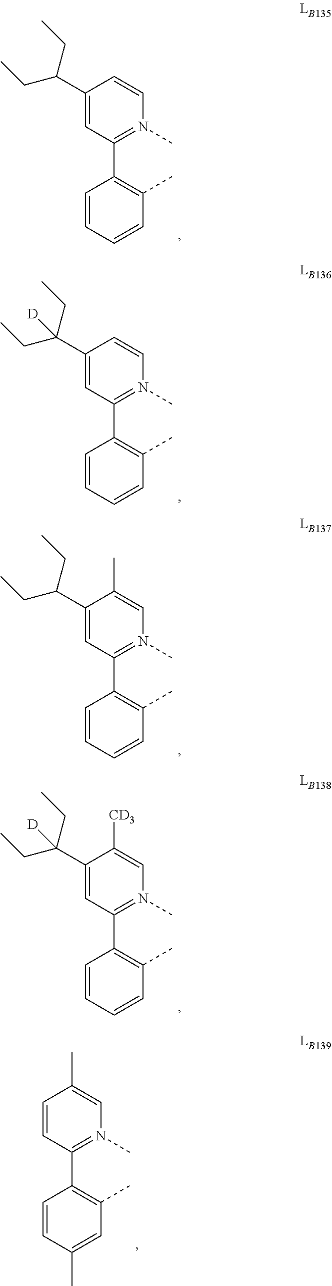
C1=C(C(CC)CC)C=CN(C)=C1C1=C(C)C=CC=C1.C1=CC(C)=CN(C)=C1C1=C(C)C=C(C)C=C1.C1=C(C(CC)(CC)[D])C=CN(C)=C1C1=C(C)C=CC=C1.C1=C(C(CC)CC)C(C)=CN(C)=C1C1=C(C)C=CC=C1.C1=C(C(CC)(CC)[D])C([CD3])=CN(C)=C1C1=C(C)C=CC=C1
